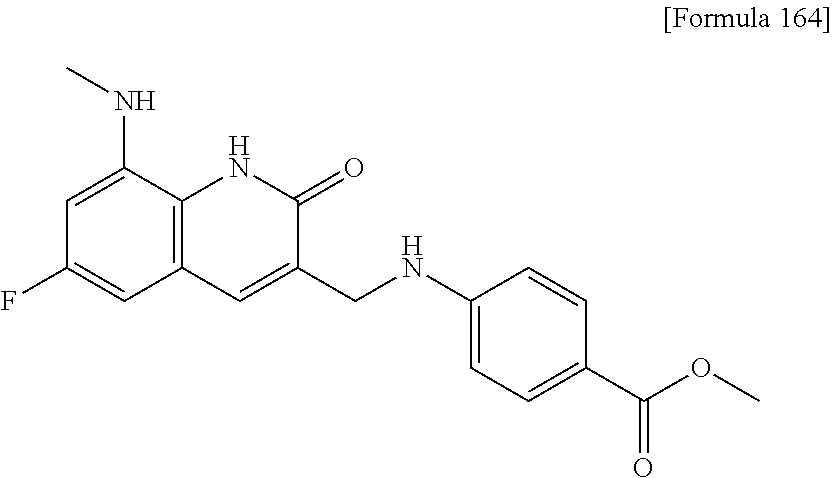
N(C1=CC(F)=CC2=C1NC(=O)C(CNC1=CC=C(C(OC)=O)C=C1)=C2)C
